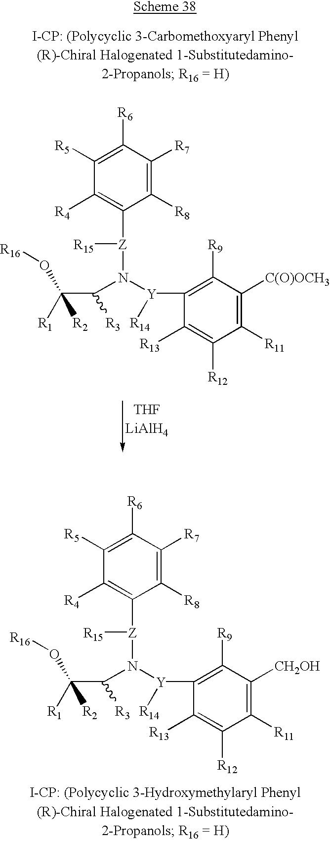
C1([R5])=C([R6])C([R7])=C([R8])C([Z]([R15])N([Y](C2=C([R9])C([C(O)OCH3])=C([R11])C([R12])=C2[R13])[R14])C([R3])C([R1])([R2])O[R16])=C1[R4].[THFLiAlH4].C1([R5])=C([R6])C([R7])=C([R8])C([Z]([R15])N([Y](C2=C([R9])C([CH2OH])=C([R11])C([R12])=C2[R13])[R14])C([R3])C([R1])([R2])O[R16])=C1[R4]
